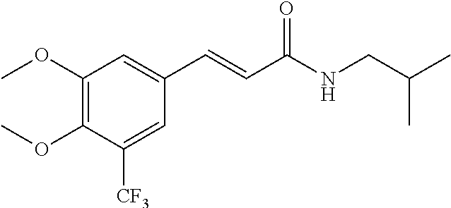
C1(OC)=C(OC)C([CF3])=CC(C=CC(NCC(C)C)=O)=C1
